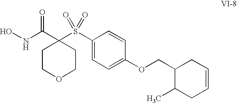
ONC(C1(S(C2=CC=C(OCC3C(C)CC=CC3)C=C2)(=O)=O)CCOCC1)=O
